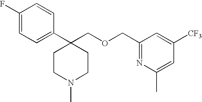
C1=C(F)C=CC(C2(COCC3=NC(C)=CC([CF3])=C3)CCN(C)CC2)=C1
